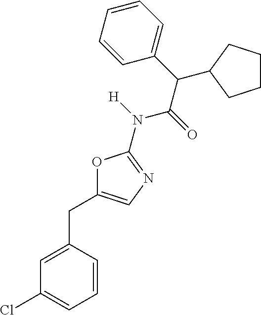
C1=C(CC2=CN=C(N(C(C(C3=CC=CC=C3)C3CCCC3)=O)[H])O2)C=CC=C1Cl
